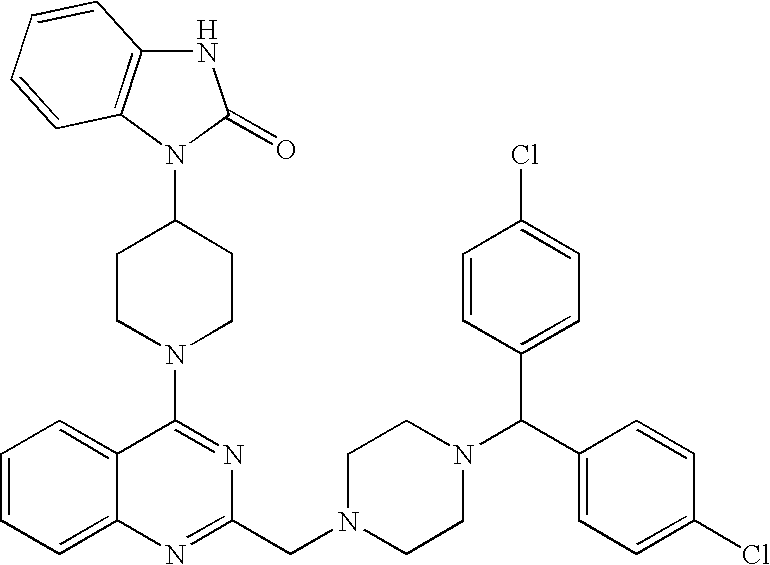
C1(N2CCC(N3C(=O)NC4=C3C=CC=C4)CC2)=NC(CN2CCN(C(C3=CC=C(Cl)C=C3)C3=CC=C(Cl)C=C3)CC2)=NC2=CC=CC=C12
